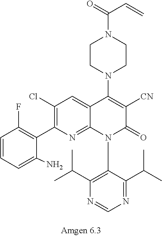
C1(C(C)C)=NC=NC(C(C)C)=C1N1C(=O)C([CN])=C(N2CCN(C(C=C)=O)CC2)C2=CC(Cl)=C(C3=C(F)C=CC=C3N)N=C12
